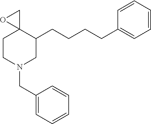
C1CN(CC2=CC=CC=C2)CC(CCCCC2=CC=CC=C2)C12CO2
